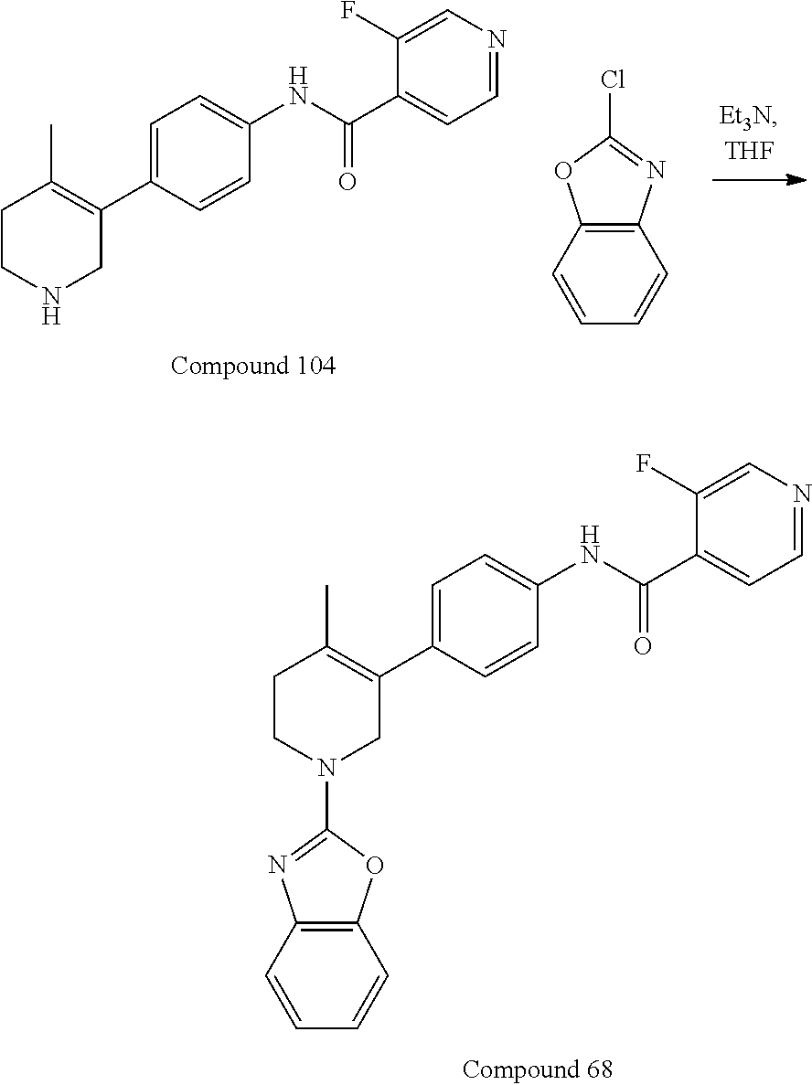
C1CNCC(C2=CC=C(NC(C3=CC=NC=C3F)=O)C=C2)=C1C.C12=C(C=CC=C1)OC(Cl)=N2.C1CN(C2=NC3=C(O2)C=CC=C3)CC(C2=CC=C(NC(C3=CC=NC=C3F)=O)C=C2)=C1C
